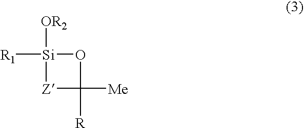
[OR2][Si]1([R1])OC([R])([Me])[Z]1
